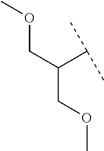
C(C(C)C)(COC)COC
